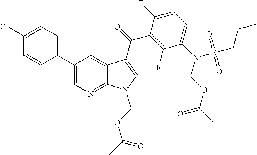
C12=NC=C(C3=CC=C(Cl)C=C3)C=C1C(C(=O)C1=C(F)C(N(S(CCC)(=O)=O)COC(C)=O)=CC=C1F)=CN2COC(C)=O
